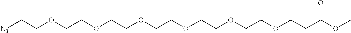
[N3]CCOCCOCCOCCOCCOCCOCCC(OC)=O
